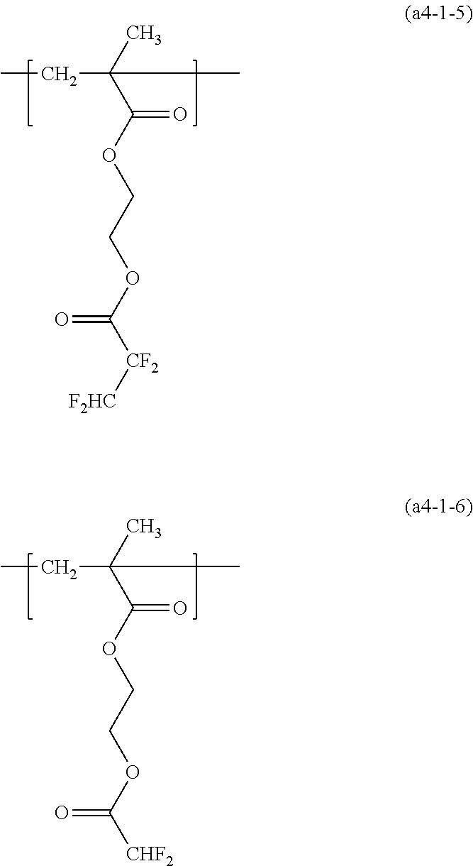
CCC(C(OCCOC([CF2][F2HC])=O)=O)(C)C.CCC(C(OCCOC([CHF2])=O)=O)(C)C
